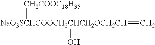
[NaO3SCHCOOCH2CHCH2OCH2CH](=C)([CH2COOC18H35])O
